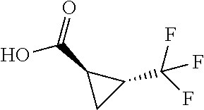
OC(=O)C1CC1C(F)(F)F
